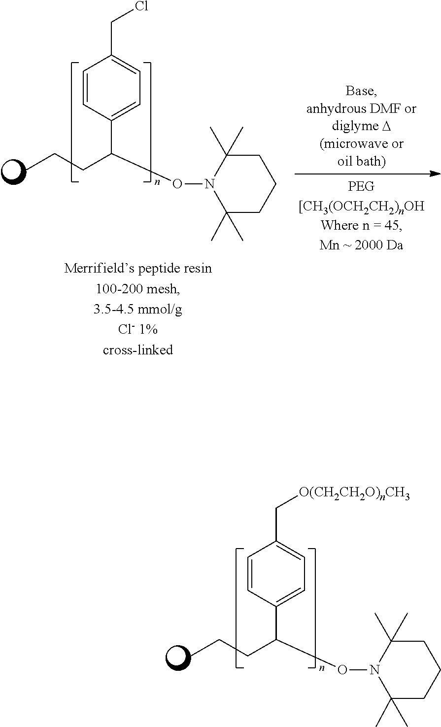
C1=CC(C(CCC)ON2C(C)(C)CCCC2(C)C)=CC=C1CCl.C1=CC(C(CCC)ON2C(C)(C)CCCC2(C)C)=CC=C1C[O(CH2CH2O)nCH3]
